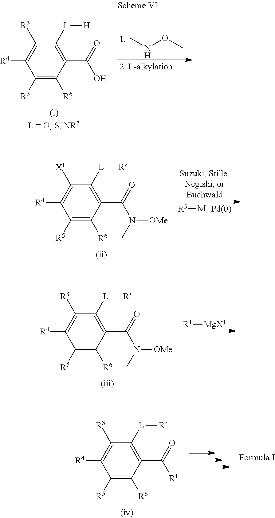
C1([R5])=C([R6])C(C(=O)N(C)[OMe])=C([L][R])C([R3])=C1[R4].[R1][MgX1].CNOC.C1([R5])=C([R6])C(C(=O)O)=C([L][H])C([R3])=C1[R4].[R3][M].C1([R5])=C([R6])C(C(=O)N(C)[OMe])=C([L][R])C([X1])=C1[R4].C1([R5])=C([R6])C(C(=O)[R1])=C([L][R])C([R3])=C1[R4]
